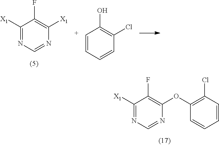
C1([X1])=NC=NC([X1])=C1F.C1=CC=CC(Cl)=C1O.C1([X1])=NC=NC(OC2=C(Cl)C=CC=C2)=C1F
